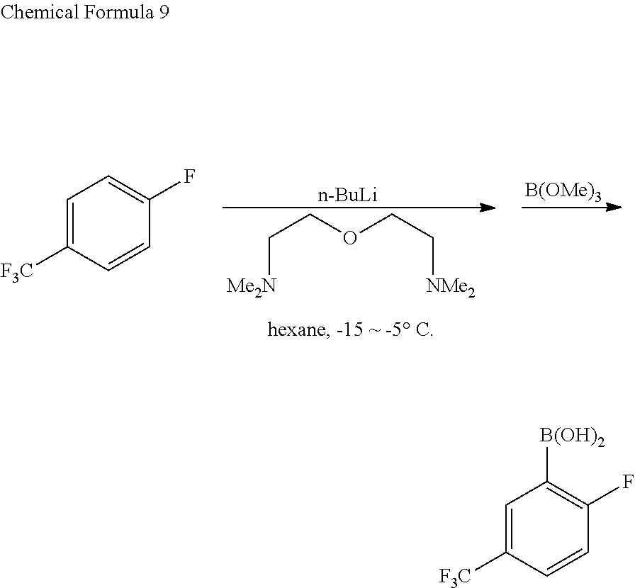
C([Me2N])COCC[NMe2].[n-BuLi].[B(OMe)3].C1=C([F3C])C=CC(F)=C1.C1=C([F3C])C=CC(F)=C1[B(OH)2]
